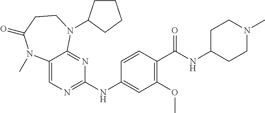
C12=CN=C(NC3=CC(OC)=C(C(NC4CCN(C)CC4)=O)C=C3)N=C1N(C1CCCC1)CCC(=O)N2C
